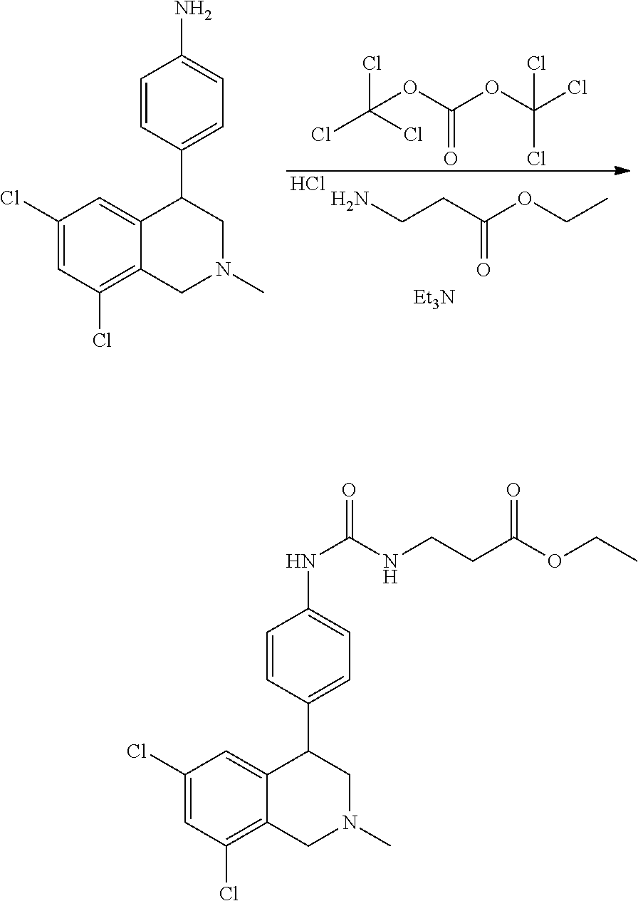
C1(Cl)=CC(Cl)=C2C(=C1)C(C1=CC=C(N)C=C1)CN(C)C2.NCCC(OCC)=O.Cl.C(OC(OC(Cl)(Cl)Cl)=O)(Cl)(Cl)Cl.[Et3N].C1(Cl)=CC(Cl)=C2C(=C1)C(C1=CC=C(NC(=O)NCCC(OCC)=O)C=C1)CN(C)C2
